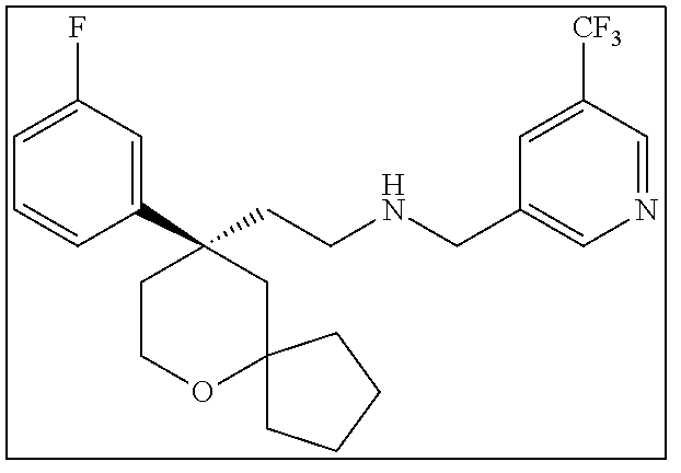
C1(C2(CCNCC3=CN=CC([CF3])=C3)CCOC3(C2)CCCC3)=CC(F)=CC=C1
